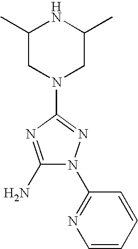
C1(N)=NC(N2CC(C)NC(C)C2)=NN1C1=NC=CC=C1
